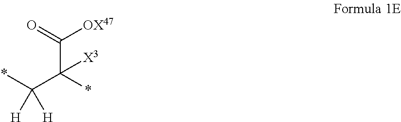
C(C(*)(C(*)([H])[H])[X3])(=O)[OX47]
